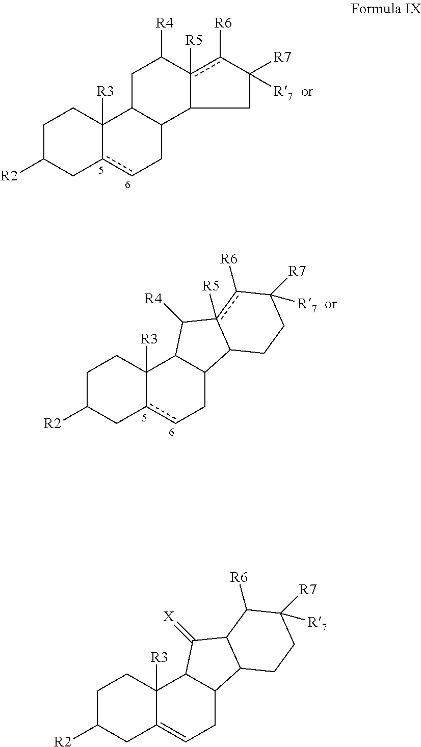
C1C([R2])Cc2cCC3C(C2([R3])C1)CC([R4])c1([R5])c([R6])C([R7])([R7])CC31.C1C([R2])CC2=CCC3C(C2([R3])C1)C(=[X])C1C3CCC([R7])([R7])C1[R6].C1C([R2])Cc2cCC3C(C2([R3])C1)C([R4])c1([R5])c([R6])C([R7])([R7])CCC31
